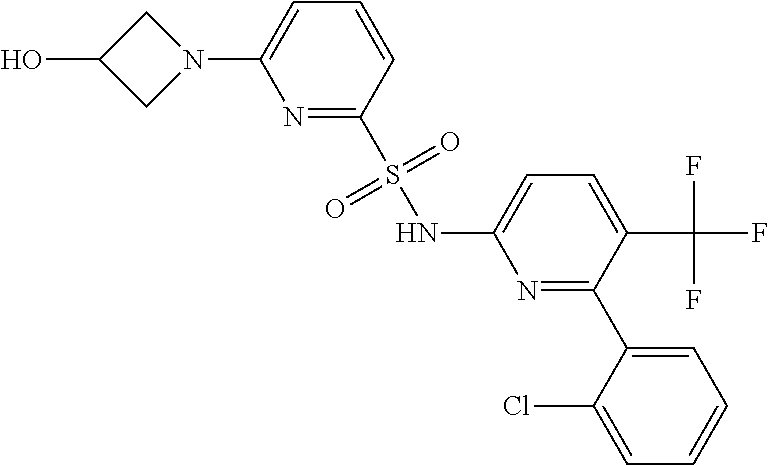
N1=C(S(NC2=CC=C(C(F)(F)F)C(C3=CC=CC=C3Cl)=N2)(=O)=O)C=CC=C1N1CC(O)C1
